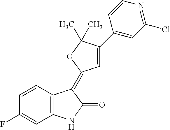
C1=CC(F)=CC2=C1C(=C1C=C(C3=CC(Cl)=NC=C3)C(C)(C)O1)C(=O)N2
